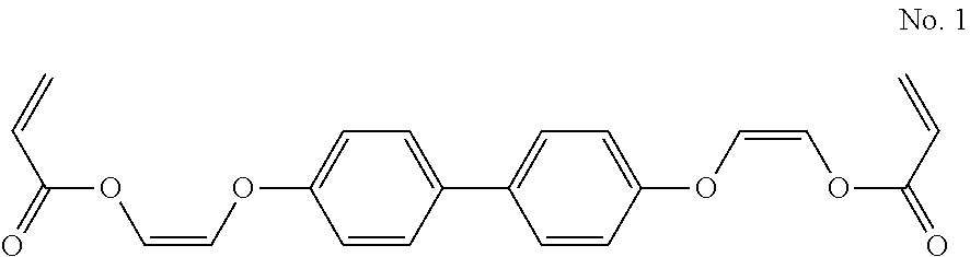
C(C(OC=COC1=CC=C(C2=CC=C(OC=COC(=O)C=C)C=C2)C=C1)=O)=C
